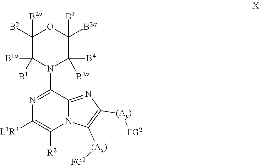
N1=C(N2C([B4])([B4a])C([B3a])([B3])OC([B2])([B2a])C2([B1a])[B1])C2=NC([(Ay)][FG2])=C([(Ax)][FG1])N2C([R2])=C1[L1R3]
